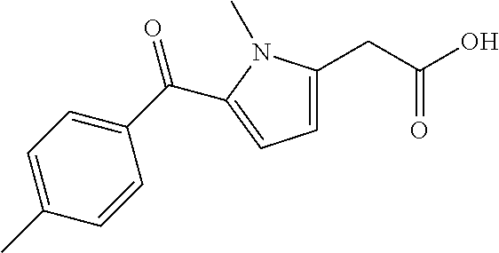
C1=C(CC(O)=O)N(C)C(C(C2=CC=C(C)C=C2)=O)=C1
